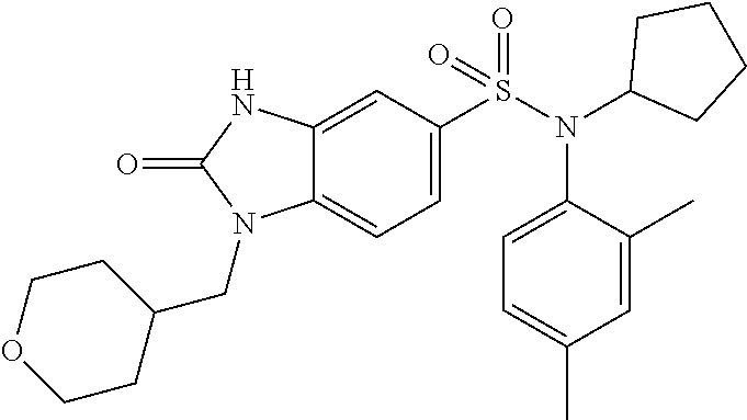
C1=C(S(N(C2CCCC2)C2=CC=C(C)C=C2C)(=O)=O)C=C2C(=C1)N(CC1CCOCC1)C(=O)N2
